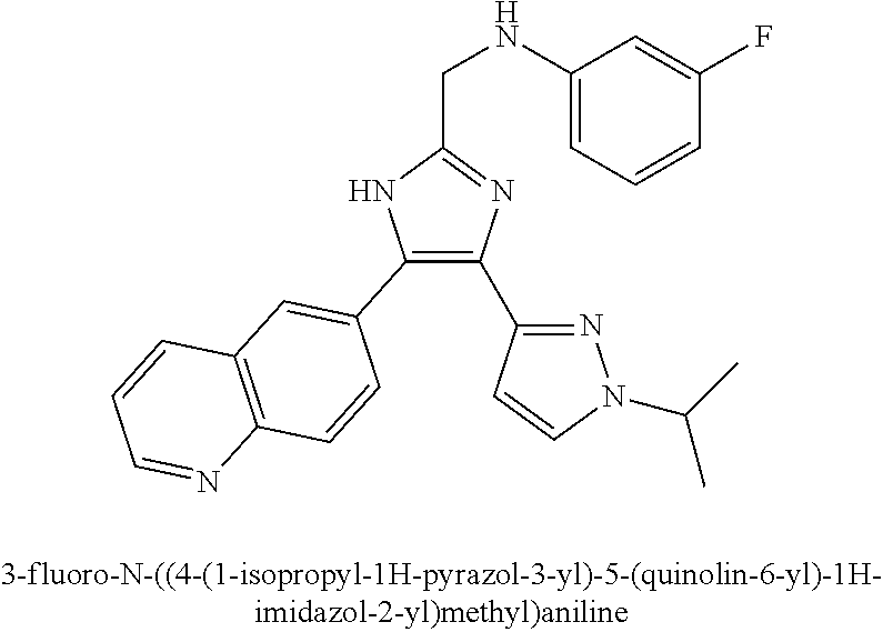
C1(C2=C(C3=NN(C(C)C)C=C3)N=C(CNC3=CC=CC(F)=C3)N2)=CC2=C(C=C1)N=CC=C2
